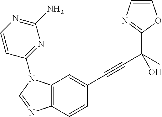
C12=C(C=C(C#CC(C3=NC=CO3)(C)O)C=C1)N(C1=NC(N)=NC=C1)C=N2
